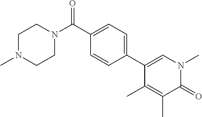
C1(C2=CN(C)C(=O)C(C)=C2C)=CC=C(C(N2CCN(C)CC2)=O)C=C1
